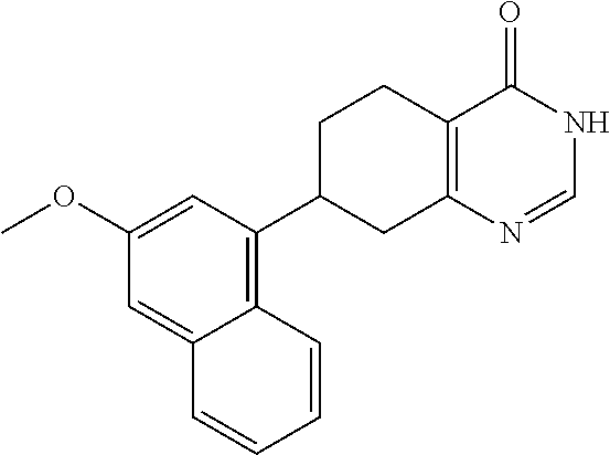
C1=NC2=C(C(=O)N1)CCC(C1=C3C(=CC(OC)=C1)C=CC=C3)C2
